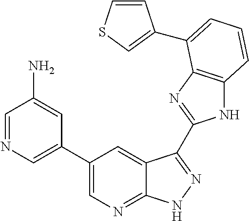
N1C2=C(N=C1C1=NNC3=NC=C(C4=CN=CC(N)=C4)C=C31)C(C1=CSC=C1)=CC=C2
